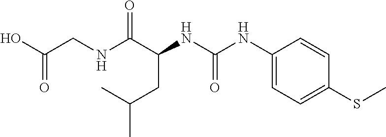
C(C)(CC(NC(=O)NC1=CC=C(SC)C=C1)C(NCC(O)=O)=O)C
